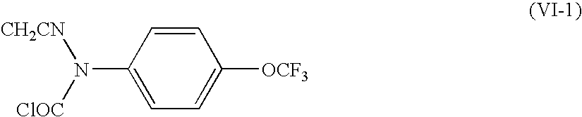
C1=C(N([ClOC])[CH2CN])C=CC([OCF3])=C1
